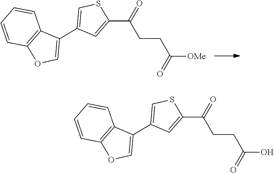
S1C=C(C2=COC3=C2C=CC=C3)C=C1C(CCC(=O)[OMe])=O.S1C=C(C2=COC3=C2C=CC=C3)C=C1C(CCC(=O)O)=O
